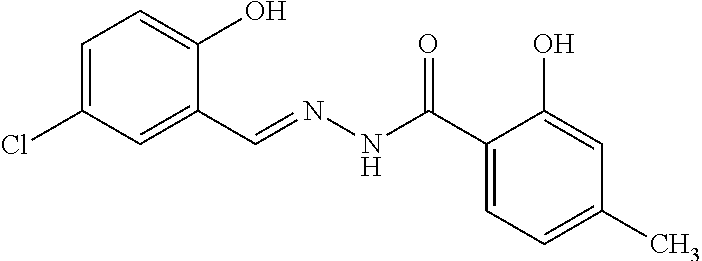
C1=C(Cl)C=C(C=NNC(C2=CC=C(C)C=C2O)=O)C(O)=C1
